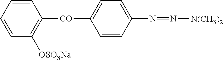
C1=CC=CC([OSO3Na])=C1[CO]C1=CC=C(N=N[N(CH3)2])C=C1
